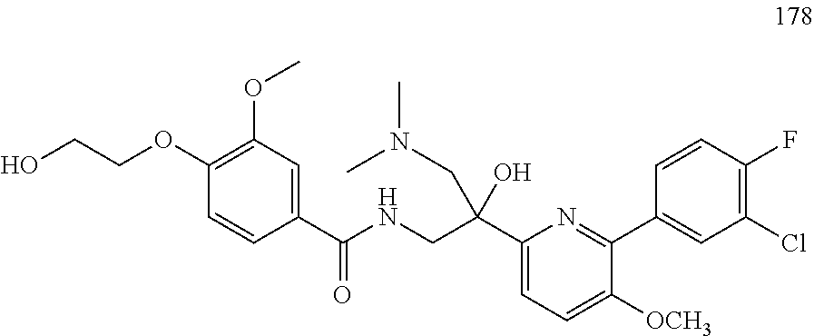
C1(OC)=C(OCCO)C=CC(C(NCC(C2=CC=C([OCH3])C(C3=CC(Cl)=C(F)C=C3)=N2)(O)CN(C)C)=O)=C1
